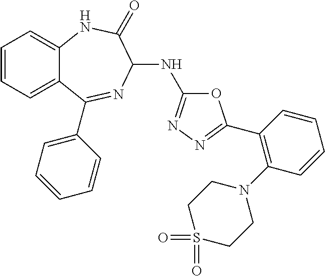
C1(C2=NN=C(NC3N=C(C4=CC=CC=C4)C4=CC=CC=C4NC3=O)O2)=C(N2CCS(=O)(=O)CC2)C=CC=C1
